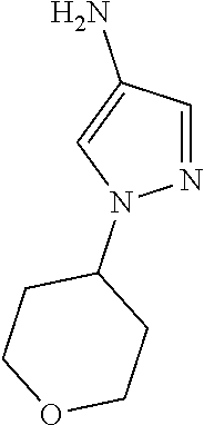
N1=CC(N)=CN1C1CCOCC1
